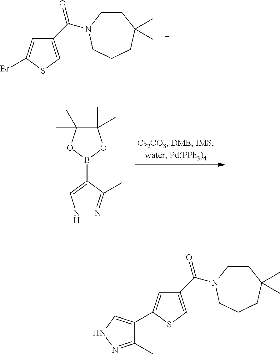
N1N=C(C)C(B2OC(C)(C)C(C)(C)O2)=C1.C1(C(N2CCC(C)(C)CCC2)=O)=CSC(Br)=C1.C1=C(C2=CNN=C2C)SC=C1C(N1CCC(C)(C)CCC1)=O
